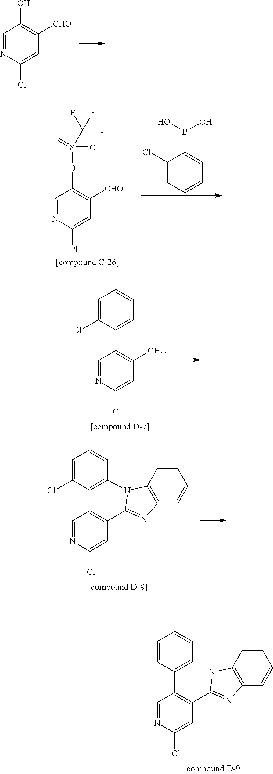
C1=NC(Cl)=CC([CHO])=C1O.C1=NC(Cl)=CC([CHO])=C1C1=CC=CC=C1Cl.C1=NC(Cl)=CC2=C1C1=C(C=CC=C1Cl)N1C3=C(C=CC=C3)N=C21.C1=NC(Cl)=CC(C2=NC3=C(C=CC=C3)N2)=C1C1=CC=CC=C1.C1=NC(Cl)=CC([CHO])=C1OS(=O)(=O)C(F)(F)F.C1(Cl)=CC=CC=C1B(O)O
